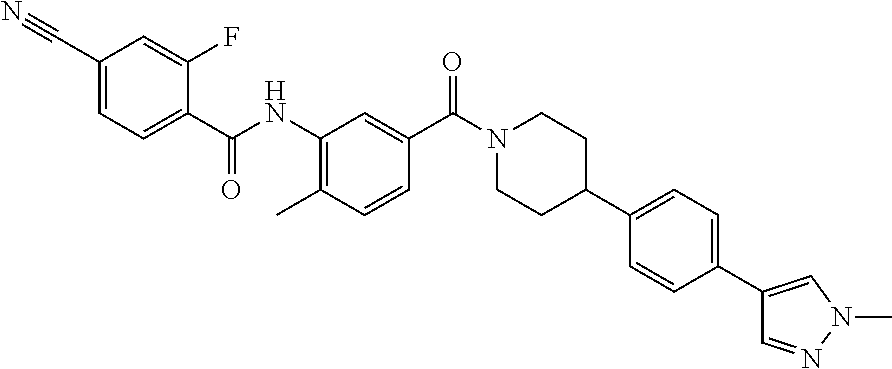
CC1=C(NC(C2=CC=C(C#N)C=C2F)=O)C=C(C(N2CCC(C3=CC=C(C4=CN(C)N=C4)C=C3)CC2)=O)C=C1
